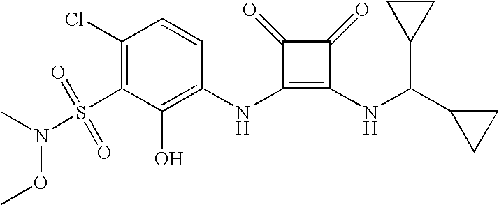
CN(S(C1=C(Cl)C=CC(NC2=C(NC(C3CC3)C3CC3)C(=O)C2=O)=C1O)(=O)=O)OC
